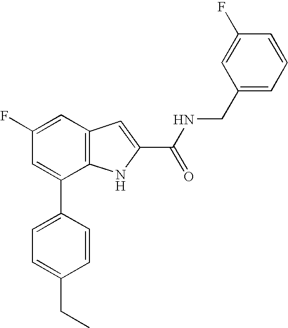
C1=C(F)C=C(C2=CC=C(CC)C=C2)C2=C1C=C(C(=O)NCC1=CC=CC(F)=C1)N2
